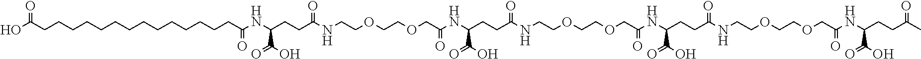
OC(CCCCCCCCCCCCCCC(NC(C(=O)O)CCC(NCCOCCOCC(NC(CCC(NCCOCCOCC(=O)NC(CCC(NCCOCCOCC(NC(CCC(C)=O)C(O)=O)=O)=O)C(O)=O)=O)C(O)=O)=O)=O)=O)=O
